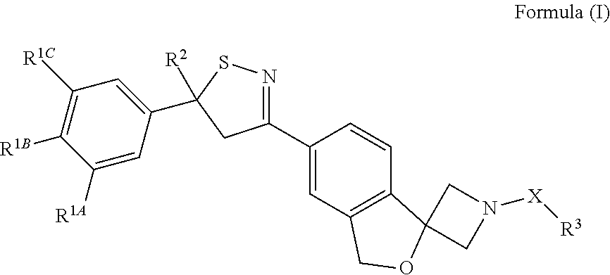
C1(C2=CC3=C(C=C2)C2(OC3)CN([X][R3])C2)=NSC(C2=CC([R1C])=C([R1B])C([R1A])=C2)([R2])C1
